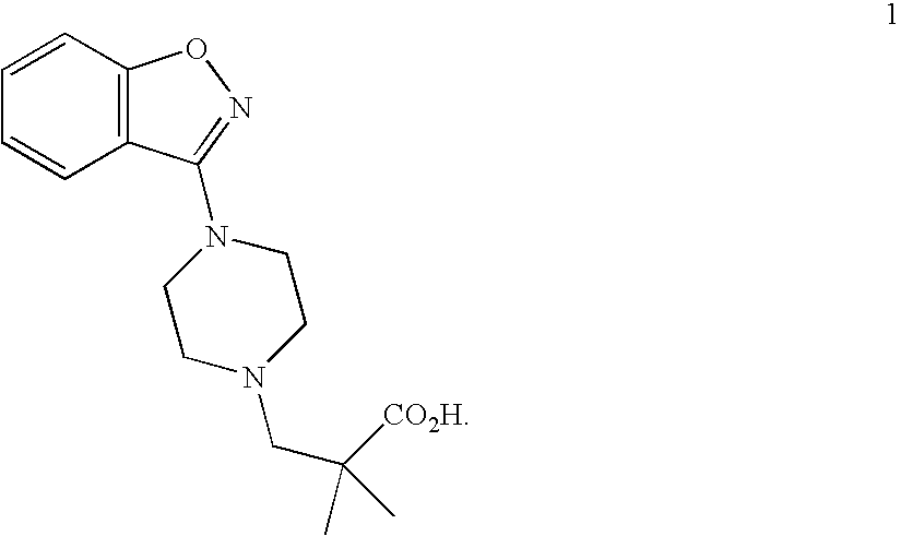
C12=C(C=CC=C1)ON=C2N1CCN(CC(C)([CO2H])C)CC1
